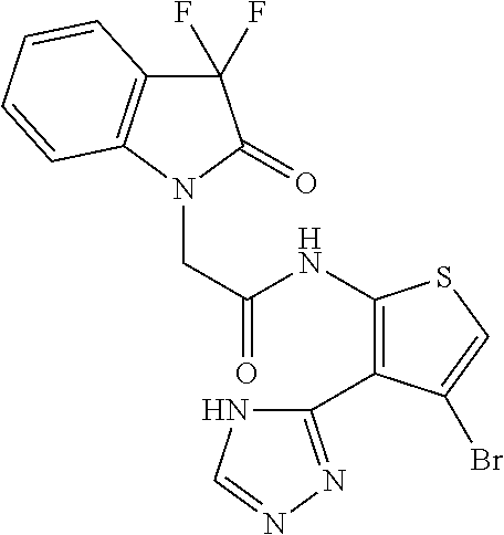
C1(F)(F)C2=C(N(CC(=O)NC3=C(C4=NN=CN4)C(Br)=CS3)C1=O)C=CC=C2
